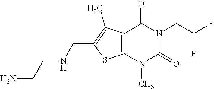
C12=C(N(C)C(=O)N(CC(F)F)C1=O)SC(CNCCN)=C2C
